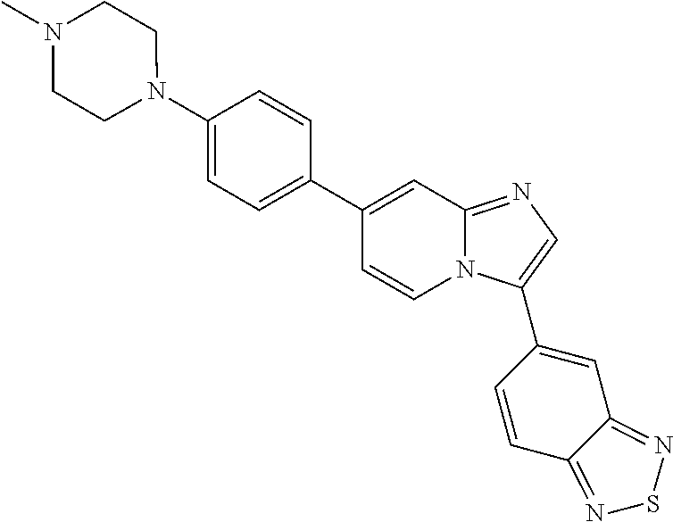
C1(C2=CC=C(N3CCN(C)CC3)C=C2)=CC2=NC=C(C3=CC4=NSN=C4C=C3)N2C=C1
